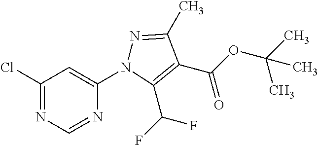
N1=C(Cl)C=C(N2N=C(C)C(C(OC(C)(C)C)=O)=C2C(F)F)N=C1
